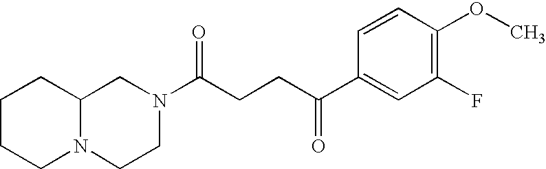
C12N(CCN(C(CCC(C3=CC(F)=C(OC)C=C3)=O)=O)C1)CCCC2
